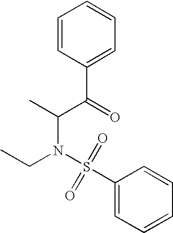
C1(S(N(CC)C(C)C(=O)C2=CC=CC=C2)(=O)=O)=CC=CC=C1
